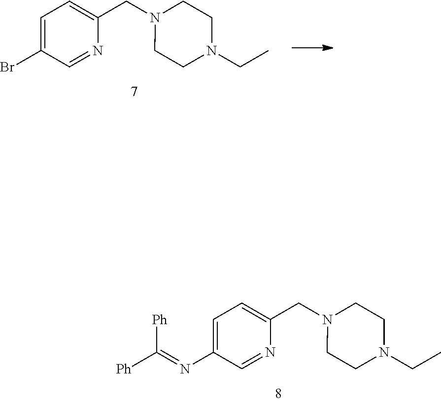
C1=C(N=C([Ph])[Ph])C=NC(CN2CCN(CC)CC2)=C1.C1=C(Br)C=NC(CN2CCN(CC)CC2)=C1
